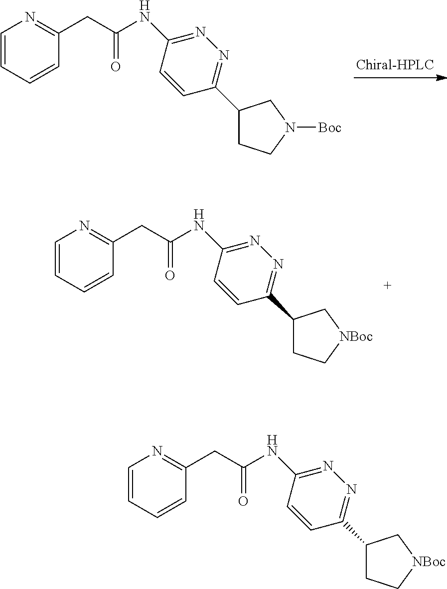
C1(C2=NN=C(NC(CC3=NC=CC=C3)=O)C=C2)CC[NBoc]C1.C1(C2=NN=C(NC(CC3=NC=CC=C3)=O)C=C2)CCN([Boc])C1.C1(C2=NN=C(NC(CC3=NC=CC=C3)=O)C=C2)CC[NBoc]C1
